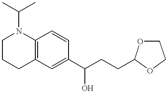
C12=C(C=C(C(CCC3OCCO3)O)C=C1)CCCN2C(C)C
